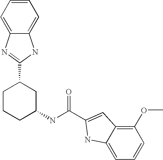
C1=C2C(=C(OC)C=C1)C=C(C(NC1CC(C3=NC4=CC=CC=C4N3)CCC1)=O)N2
